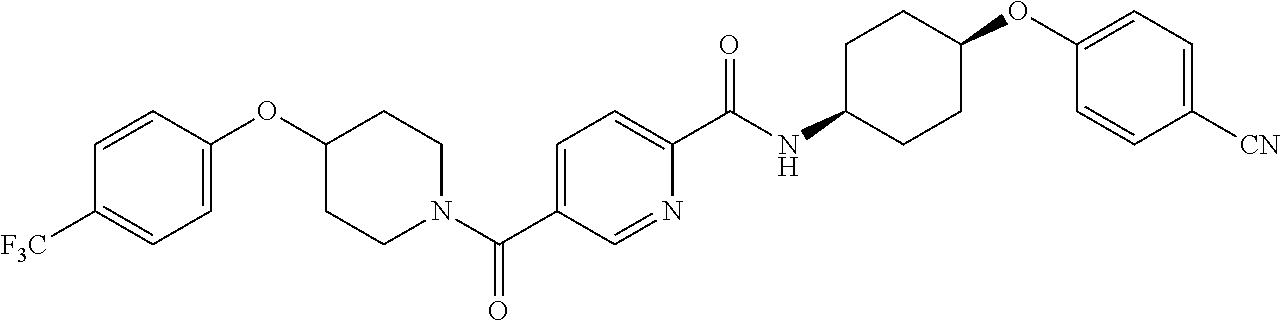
C1=C(OC2CCN(C(C3=CC=C(C(NC4CCC(OC5=CC=C([CN])C=C5)CC4)=O)N=C3)=O)CC2)C=CC([F3C])=C1
